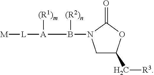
[M][L][A]([(R1)m])B([(R2)n])N1CC(C[R3])OC1=O
